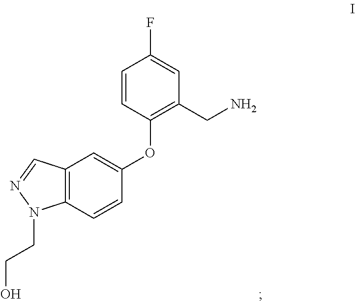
C12=C(C=CC(OC3=C(CN)C=C(F)C=C3)=C1)N(CCO)N=C2
